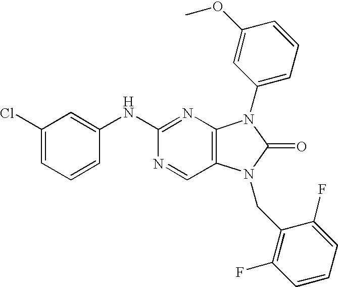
C1=C(NC2=NC3=C(C=N2)N(CC2=C(F)C=CC=C2F)C(=O)N3C2=CC=CC(OC)=C2)C=CC=C1Cl
